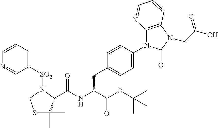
C1=C(N2C3=C(N(CC(O)=O)C2=O)C=CC=N3)C=CC(CC(NC(=O)C2N([SO2]C3=CC=CN=C3)CSC2(C)C)C(OC(C)(C)C)=O)=C1
